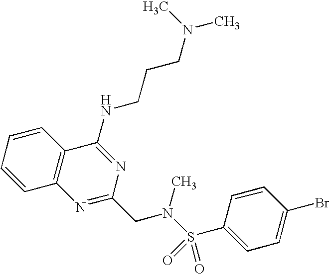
C1=CC=CC2=C1N=C(CN(S(=O)(=O)C1=CC=C(Br)C=C1)C)N=C2NCCCN(C)C
